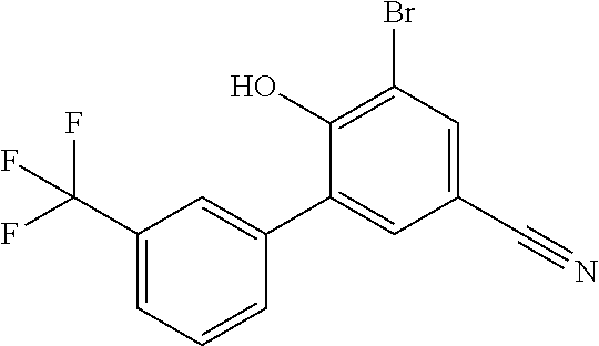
BrC1=C(O)C(C2=CC(C(F)(F)F)=CC=C2)=CC(C#N)=C1
